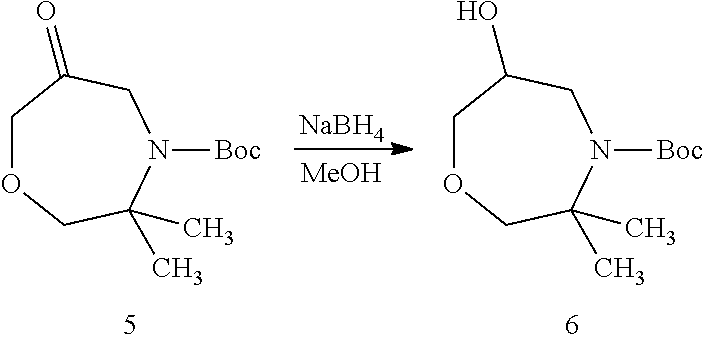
[NaBH4].[MeOH].C1OCC(C)(C)N([Boc])CC1=O.C1OCC(C)(C)N([Boc])CC1O
